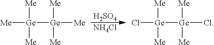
[Me][Ge]([Ge]([Me])([Me])[Me])([Me])[Me].Cl[Ge]([Ge](Cl)([Me])[Me])([Me])[Me].[H2SO4].[NH4Cl]
